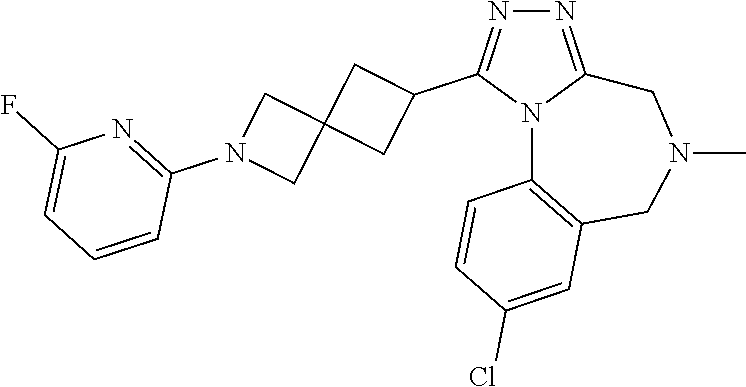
N1=C2N(C(C3CC4(C3)CN(C3=NC(F)=CC=C3)C4)=N1)C1=C(CN(C)C2)C=C(Cl)C=C1
